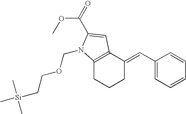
C12=C(C(=CC3=CC=CC=C3)CCC1)C=C(C(=O)OC)N2COCC[Si](C)(C)C
